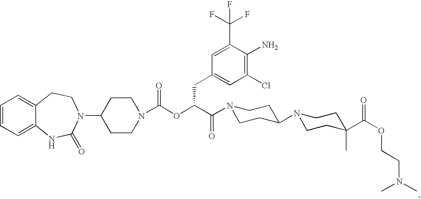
C1=CC=C2C(=C1)CCN(C1CCN(C(OC(C(=O)N3CCC(N4CCC(C(OCCN(C)C)=O)(C)CC4)CC3)CC3=CC(Cl)=C(N)C(C(F)(F)F)=C3)=O)CC1)C(=O)N2
